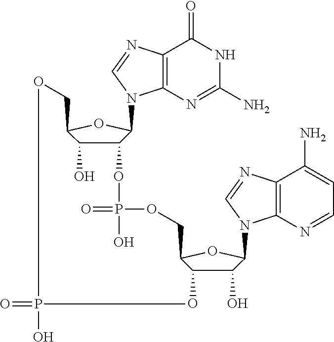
C12=C(N=C(N)NC1=O)N(C1C(OP(=O)(O)OCC3C(O)C(O)C(N4C5=C(C(N)=CC=N5)N=C4)O3)C(O)C(CO)O1)C=N2.O=PO
